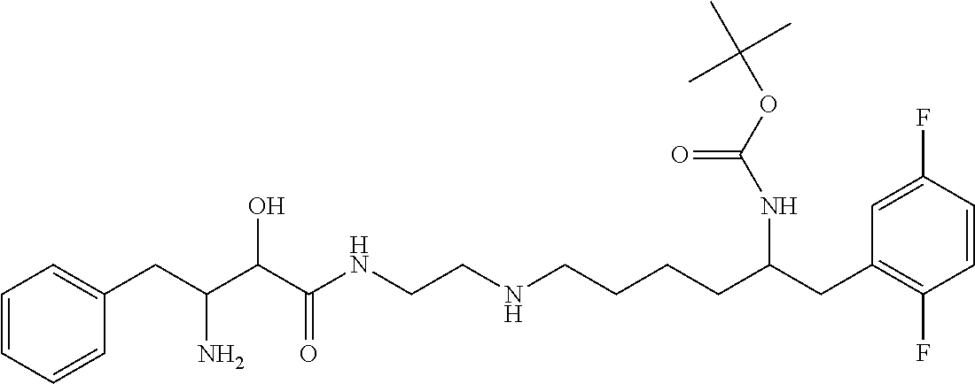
C1=CC=CC(CC(C(C(NCCNCCCCC(CC2=C(F)C=CC(F)=C2)NC(OC(C)(C)C)=O)=O)O)N)=C1
